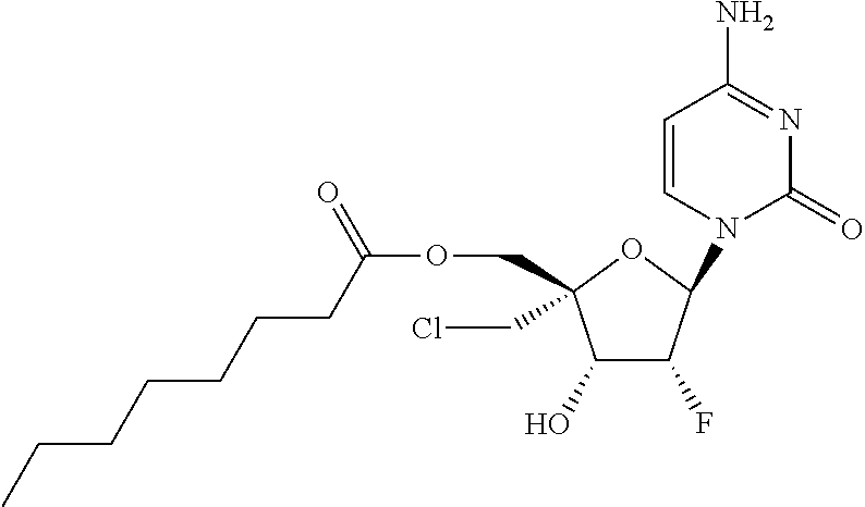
C1(O)C(F)C(N2C=CC(N)=NC2=O)OC1(CCl)COC(CCCCCCC)=O
